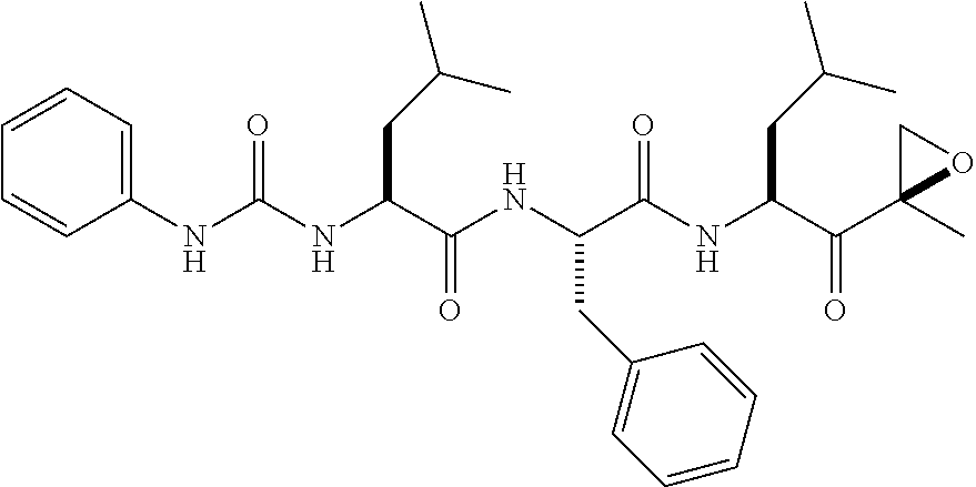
N(C(C(NC(C(NC(C(C1(C)OC1)=O)CC(C)C)=O)CC1=CC=CC=C1)=O)CC(C)C)C(NC1=CC=CC=C1)=O
